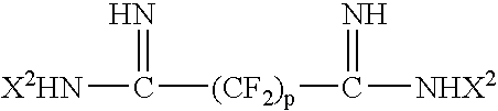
[X2HN]C([(CF2)p]C([NHX2])=N)=N
